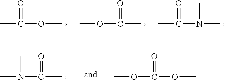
CC(OC)=O.COC(C)=O.CC(N(C)C)=O.CN(C(C)=O)C.COC(OC)=O
